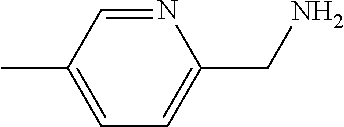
N1=CC(C)=CC=C1CN
